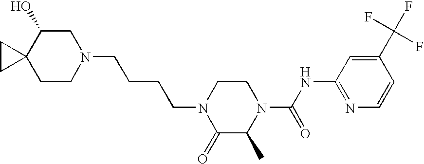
C1CN(CCCCN2C(=O)C(C)N(C(NC3=NC=CC(C(F)(F)F)=C3)=O)CC2)CC(O)C12CC2
